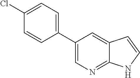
C1(C2=CC=C(Cl)C=C2)=CN=C2C(=C1)C=CN2
